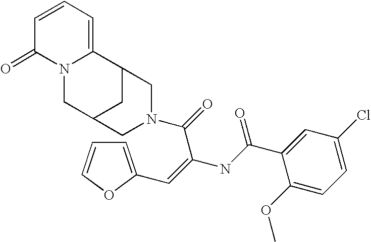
C12=CC=CC(=O)N1CC1CC2CN(C(C(=CC2=CC=CO2)NC(=O)C2=CC(Cl)=CC=C2OC)=O)C1
